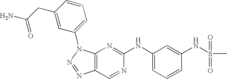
C12=C(N(C3=CC=CC(CC(=O)N)=C3)N=N1)N=C(NC1=CC=CC(NS(=O)(=O)C)=C1)N=C2
